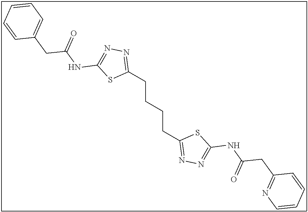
C1(CCCCC2=NN=C(NC(CC3=NC=CC=C3)=O)S2)=NN=C(NC(CC2=CC=CC=C2)=O)S1
